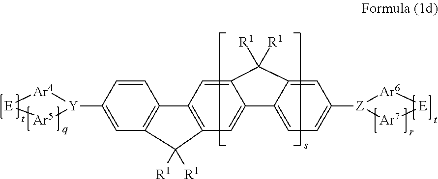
C1=C([Y]2[Ar4][E][Ar5]2)C=CC2=C1C([R1])([R1])C1=C2C=C2C(=C1)C1=CC=C([Z]3[Ar6][E][Ar7]3)C=C1C2([R1])[R1]
